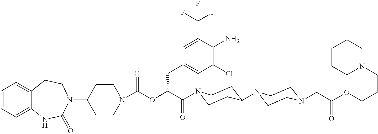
C1(N2CCC3=CC=CC=C3NC2=O)CCN(C(OC(C(=O)N2CCC(N3CCN(CC(OCCCN4CCCCC4)=O)CC3)CC2)CC2=CC(Cl)=C(N)C(C(F)(F)F)=C2)=O)CC1
